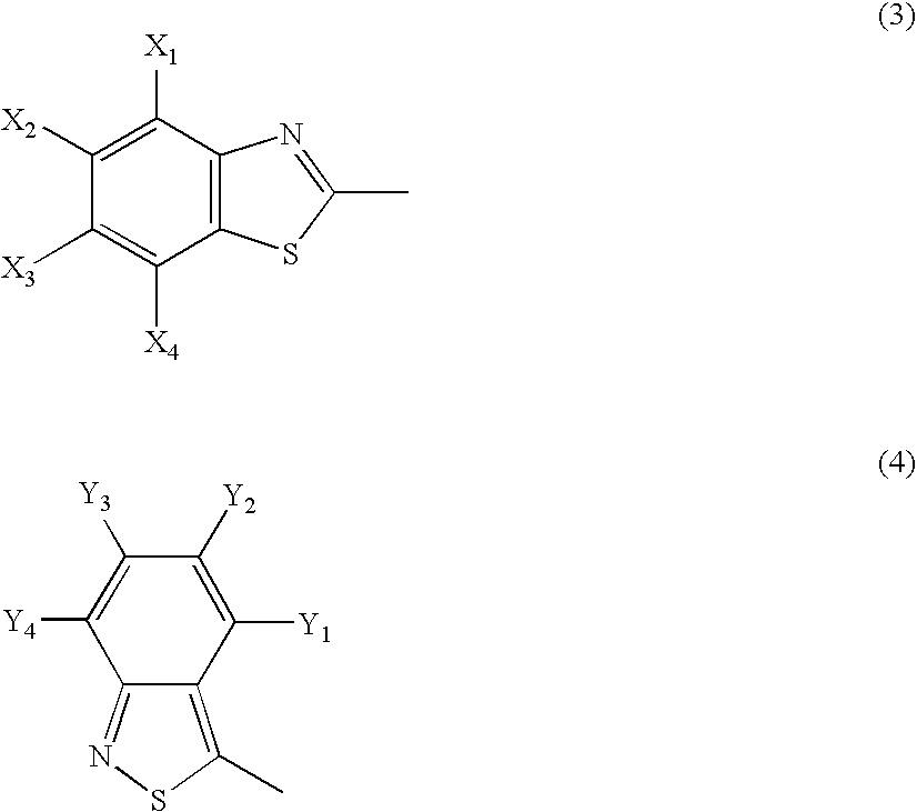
C1([X1])=C([X2])C([X3])=C([X4])C2=C1N=C(C)S2.C1([Y1])=C([Y2])C([Y3])=C([Y4])C2=NSC(C)=C12
